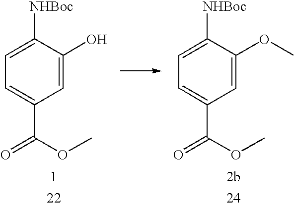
C1=C([NHBoc])C(O)=CC(C(=O)OC)=C1.C1=C([NHBoc])C(OC)=CC(C(=O)OC)=C1
